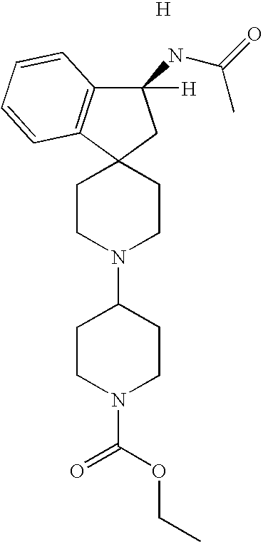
C12(CCN(C3CCN(C(=O)OCC)CC3)CC1)CC([H])(NC(=O)C)C1=C2C=CC=C1.[H]
